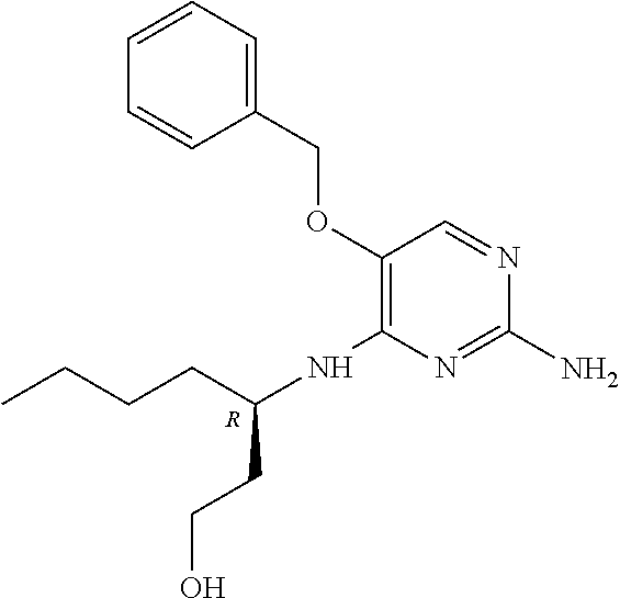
C1(OCC2=CC=CC=C2)=C(NC(CCO)CCCC)N=C(N)N=C1.[R]
